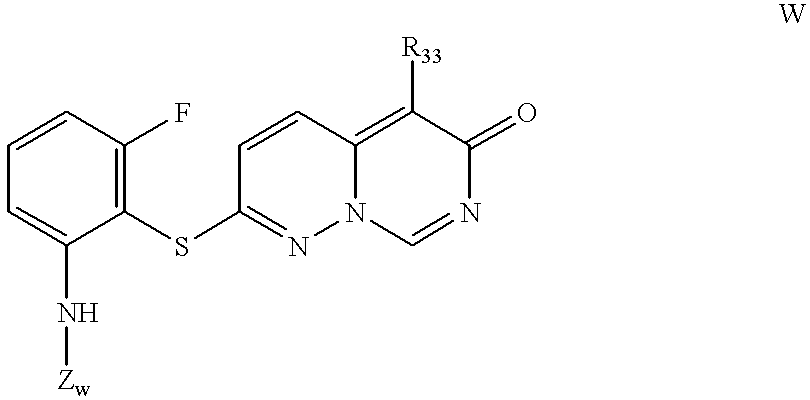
C1(SC2=NN3C(=C([R33])C(=O)N=C3)C=C2)=C(F)C=CC=C1N[Zw]
